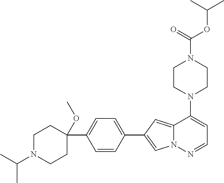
N1(C2=CC=NN3C2=CC(C2=CC=C(C4(OC)CCN(C(C)C)CC4)C=C2)=C3)CCN(C(OC(C)C)=O)CC1
